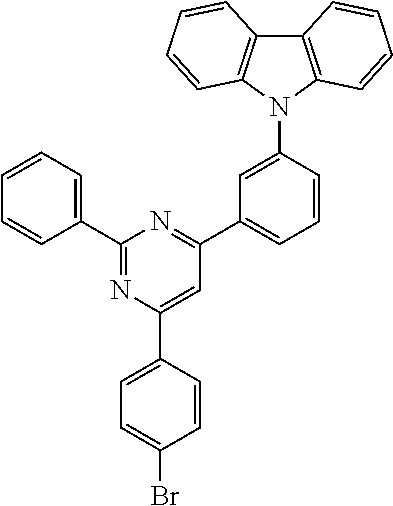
C1(C2=CC=CC=C2)=NC(C2=CC=C(Br)C=C2)=CC(C2=CC=CC(N3C4=C(C5=C3C=CC=C5)C=CC=C4)=C2)=N1
